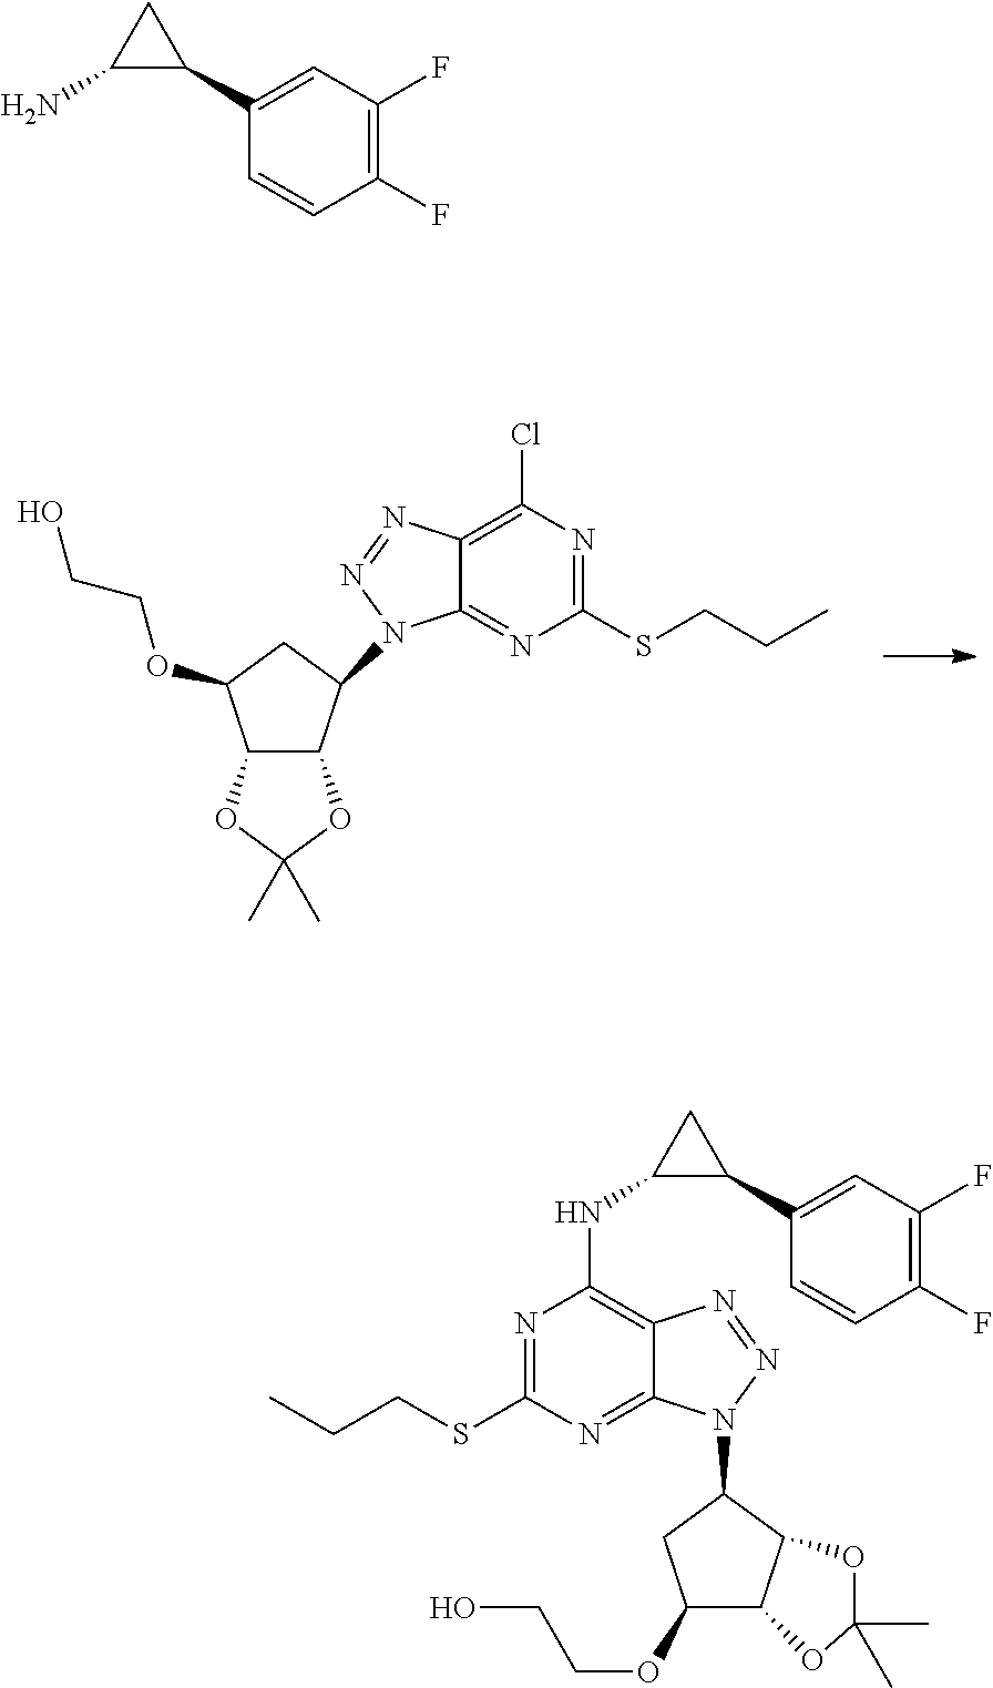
C12C(C(N3C4=NC(SCCC)=NC(Cl)=C4N=N3)CC1OCCO)OC(C)(C)O2.NC1C(C2=CC(F)=C(F)C=C2)C1.N1=C(SCCC)N=C2C(=C1NC1C(C3=CC(F)=C(F)C=C3)C1)N=NN2C1CC(OCCO)C2C1OC(C)(C)O2
